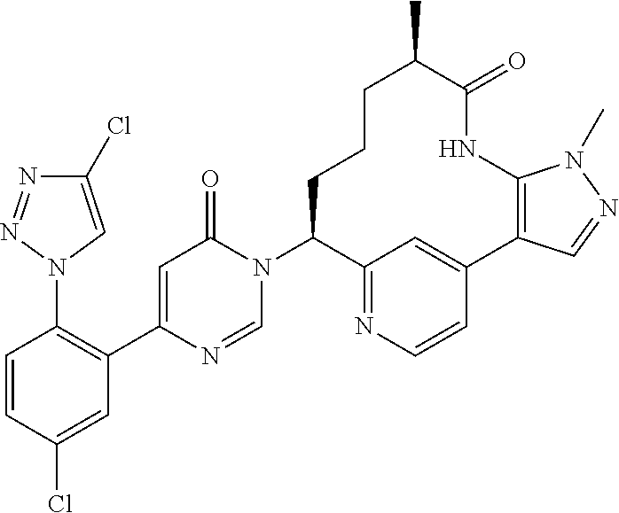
N1(C2=C(C3=CC(=O)N(C4C5=NC=CC(=C5)C5=C(NC(=O)C(C)CCC4)N(C)N=C5)C=N3)C=C(Cl)C=C2)C=C(Cl)N=N1
